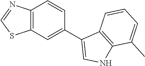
C12=C(C=C(C3=CNC4=C3C=CC=C4C)C=C1)SC=N2
